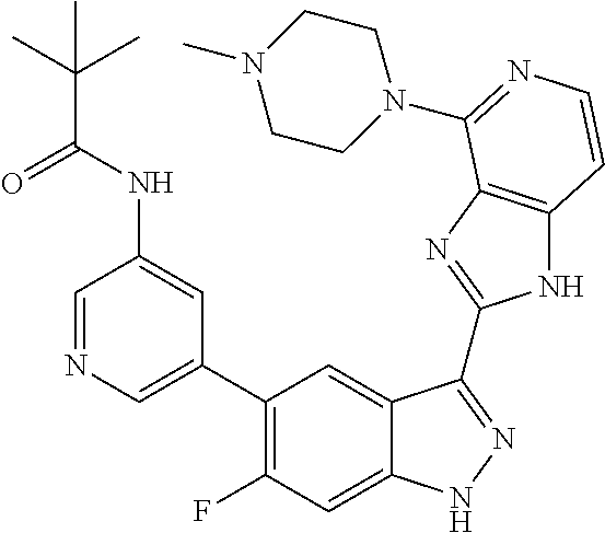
C1=C(C2=C(F)C=C3C(=C2)C(C2=NC4=C(N2)C=CN=C4N2CCN(C)CC2)=NN3)C=C(NC(=O)C(C)(C)C)C=N1
